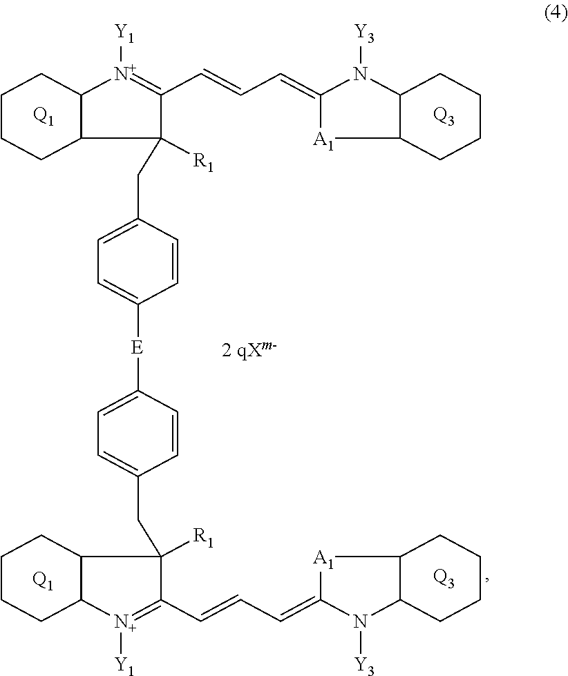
C1CCC2C(C1)[N+]([Y1])=C(C=CC=C1[A1]C3C(N1[Y3])CCCC3)C2([R1])CC1=CC=C([E]C2=CC=C(CC3([R1])C4C([N+]([Y1])=C3C=CC=C3[A1]C5C(N3[Y3])CCCC5)CCCC4)C=C2)C=C1.[Q1].[Q1].[Q3].[Q3]
